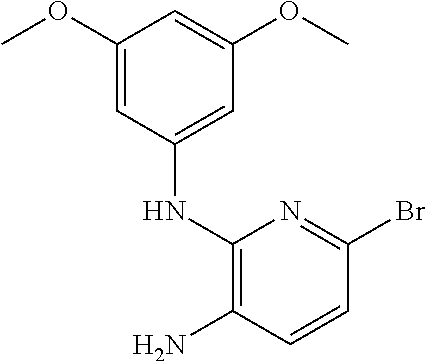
C1(NC2=CC(OC)=CC(OC)=C2)=C(N)C=CC(Br)=N1
